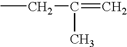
CCC(C)=C
